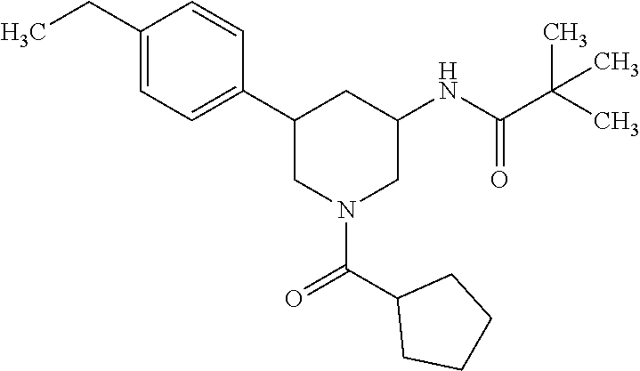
C1(CC)=CC=C(C2CN(C(=O)C3CCCC3)CC(NC(C(C)(C)C)=O)C2)C=C1
